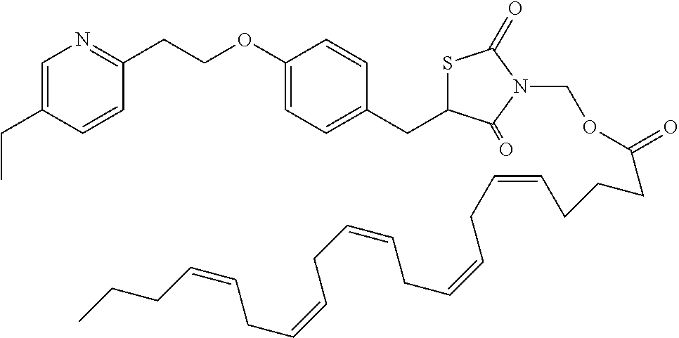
C(OC1=CC=C(CC2SC(=O)N(COC(=O)CCCC=CCC=CCC=CCC=CCC=CCCC)C2=O)C=C1)CC1=NC=C(CC)C=C1
